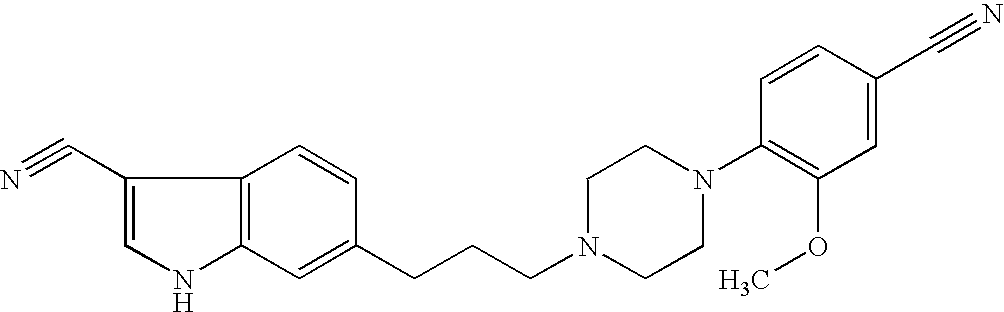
C12=C(C=C(CCCN3CCN(C4=C(OC)C=C(C#N)C=C4)CC3)C=C1)NC=C2C#N
